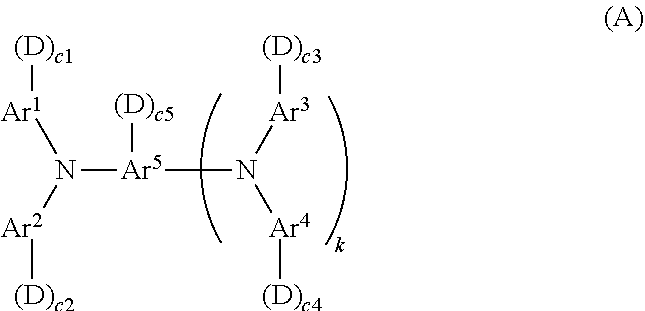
[(D)c1][Ar1]N([Ar2][(D)c2])[Ar5](N([Ar3][(D)c3])[Ar4][(D)c4])[(D)c5]
